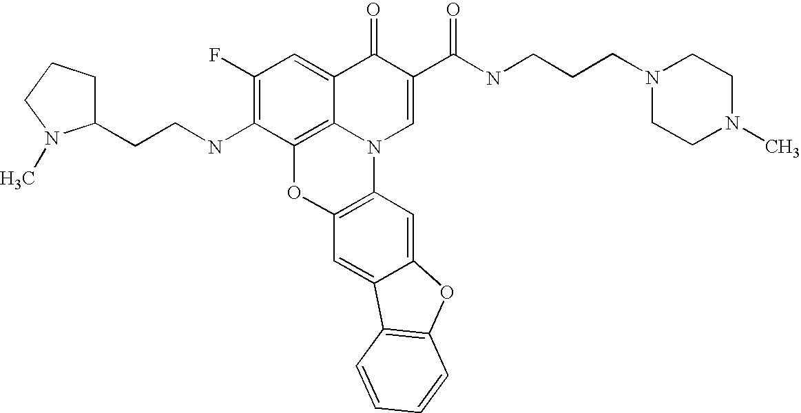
C1(F)=C(NCCC2CCCN2C)C2=C3C(=C1)C(=O)C(C(=O)NCCCN1CCN(C)CC1)=CN3C1=C(O2)C=C2C(=C1)OC1=C2C=CC=C1
